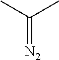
CC(C)=[N2]
